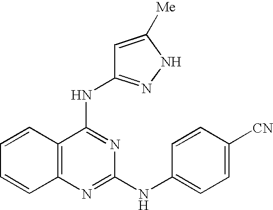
C1=CC2=C(C=C1)N=C(NC1=CC=C([CN])C=C1)N=C2NC1=NNC([Me])=C1
